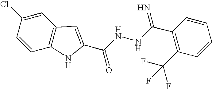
C12=C(C=C(Cl)C=C1)C=C(C(NNC(=N)C1=C(C(F)(F)F)C=CC=C1)=O)N2
